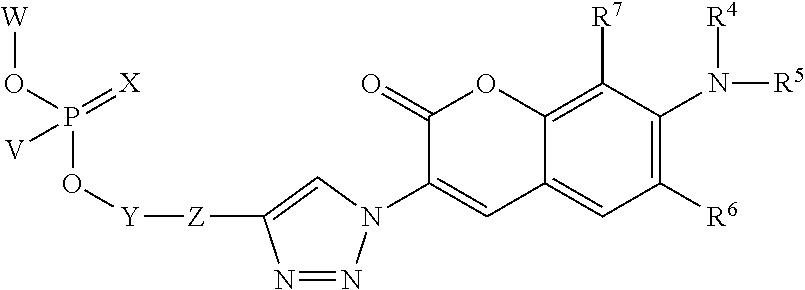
[W]OP(O[Y][Z]C1=CN(C2=CC3=CC([R6])=C(N([R5])[R4])C([R7])=C3OC2=O)N=N1)(=[X])[V]
